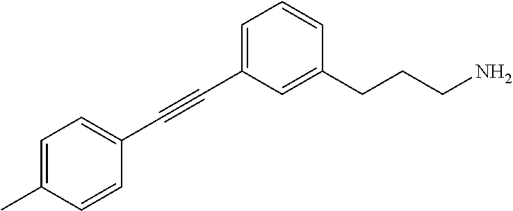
C1=C(C#CC2=CC=C(C)C=C2)C=C(CCCN)C=C1
